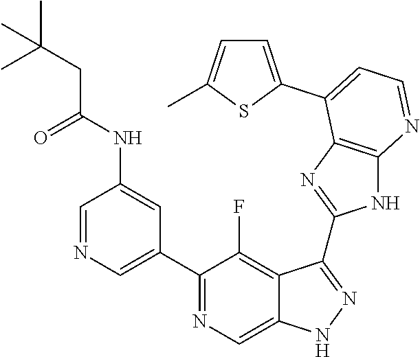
C1=NC=C(C2=NC=C3C(=C2F)C(C2=NC4=C(N2)N=CC=C4C2=CC=C(C)S2)=NN3)C=C1NC(CC(C)(C)C)=O
